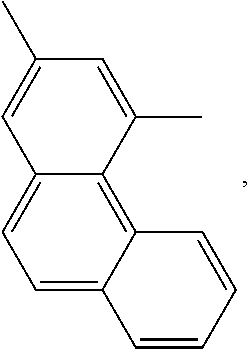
C1=C2C(=C3C(=C1)C=C(C)C=C3C)C=CC=C2
